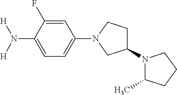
C1(N2CC(N3C(C)CCC3)CC2)=CC=C(N([H])[H])C(F)=C1
